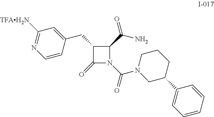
C1(CC2=CC([TFAH2N])=NC=C2)C(=O)N(C(=O)N2CC(C3=CC=CC=C3)CCC2)C1C(N)=O
